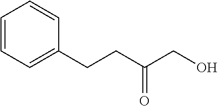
C1=CC=C(CCC(CO)=O)C=C1
